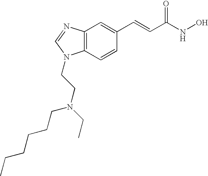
C12=C(C=CC(C=CC(=O)NO)=C1)N(CCN(CCCCCC)CC)C=N2
